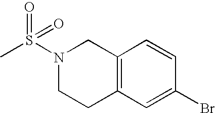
C12=C(C=C(Br)C=C1)CCN(S(C)(=O)=O)C2
